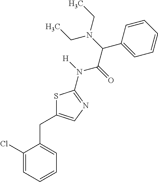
C1(Cl)=CC=CC=C1CC1=CN=C(N([H])C(=O)C(C2=CC=CC=C2)N(CC)CC)S1
